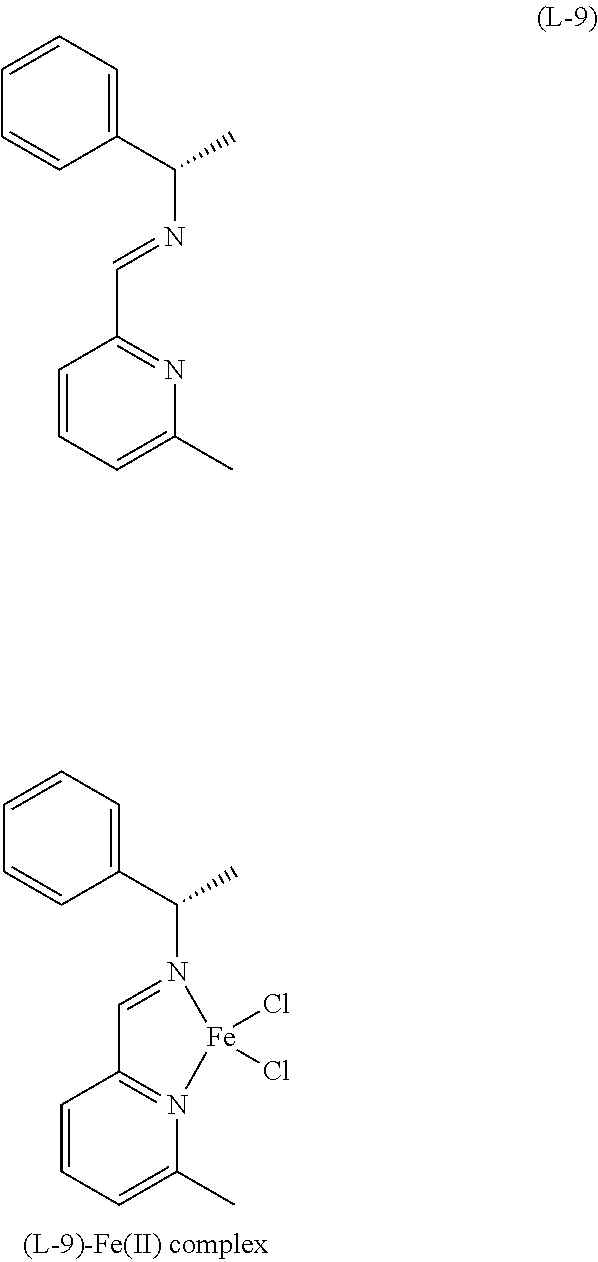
C1=CC=C(C(C)N2=CC3=N(C(C)=CC=C3)[Fe]2(Cl)Cl)C=C1.C1=CC=C(C(C)N=CC2=NC(C)=CC=C2)C=C1
